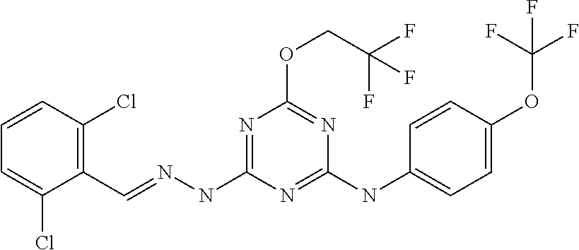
C1=C(Cl)C(C=NNC2=NC(OCC(F)(F)F)=NC(NC3=CC=C(OC(F)(F)F)C=C3)=N2)=C(Cl)C=C1
